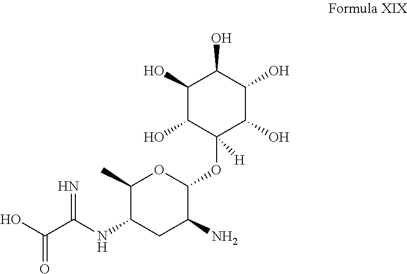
C1(O)C(O)C(OC2OC(C)C(NC(C(O)=O)=N)CC2N)([H])C(O)C(O)C1O
